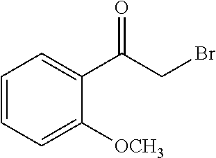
C1=CC=C([OCH3])C(C(CBr)=O)=C1
